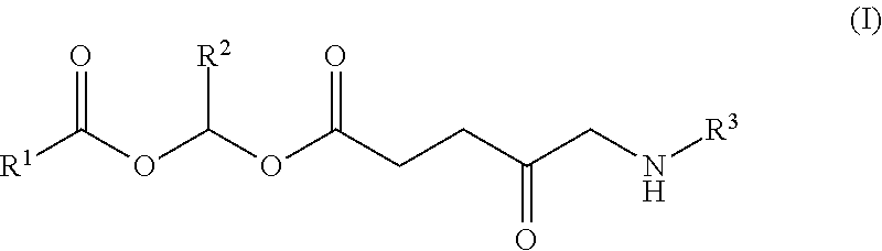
[R1]C(OC(OC(CCC(CN[R3])=O)=O)[R2])=O
